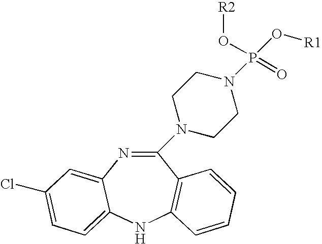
C1(N2CCN(P(O[R1])(=O)O[R2])CC2)=NC2=CC(Cl)=CC=C2NC2=C1C=CC=C2
